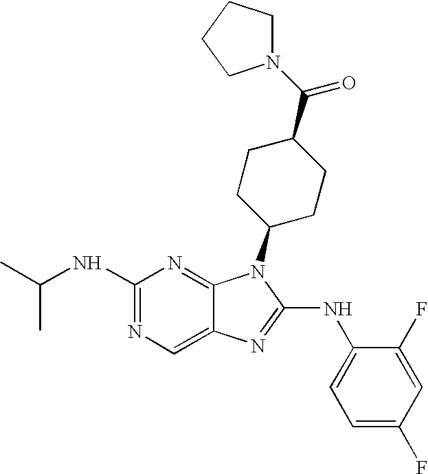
N1=C(NC(C)C)N=C2C(=C1)N=C(NC1=CC=C(F)C=C1F)N2C1CCC(C(N2CCCC2)=O)CC1
